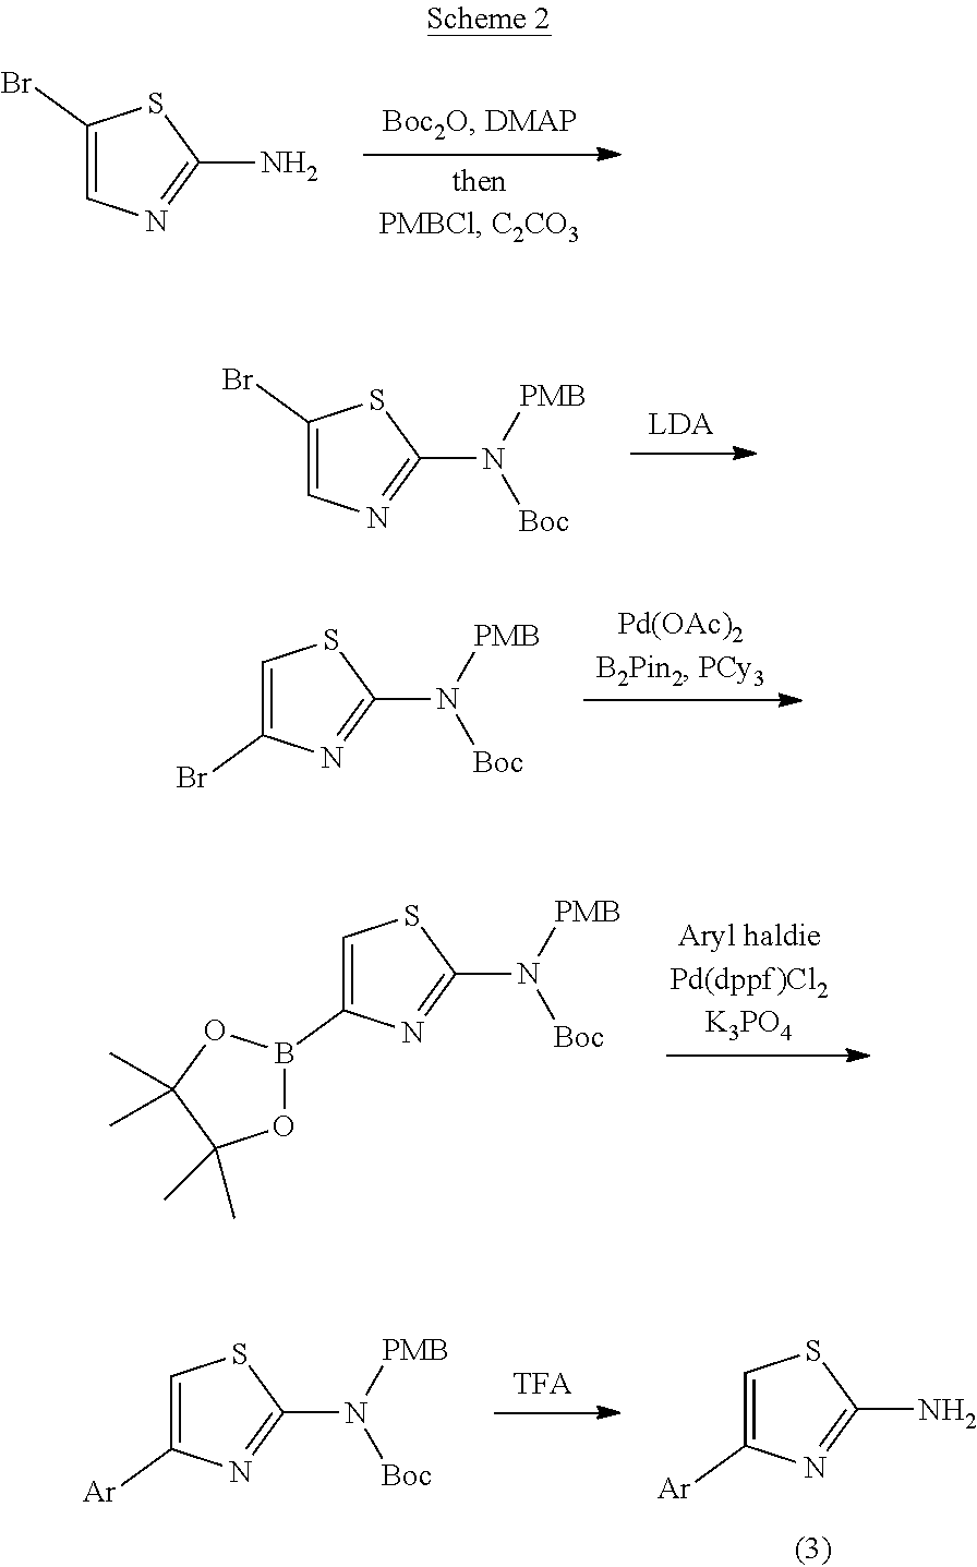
C1(Br)=CN=C(N)S1.C1(Br)=CN=C(N([PMB])[Boc])S1.C1=C(Br)N=C(N([PMB])[Boc])S1.C1=C(B2OC(C)(C)C(C)(C)O2)N=C(N([PMB])[Boc])S1.C1=C([Ar])N=C(N)S1.C1=C([Ar])N=C(N([PMB])[Boc])S1
